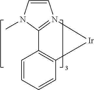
C1=CC=CC2=C1C1=N(C=CN1C)[Ir]2
